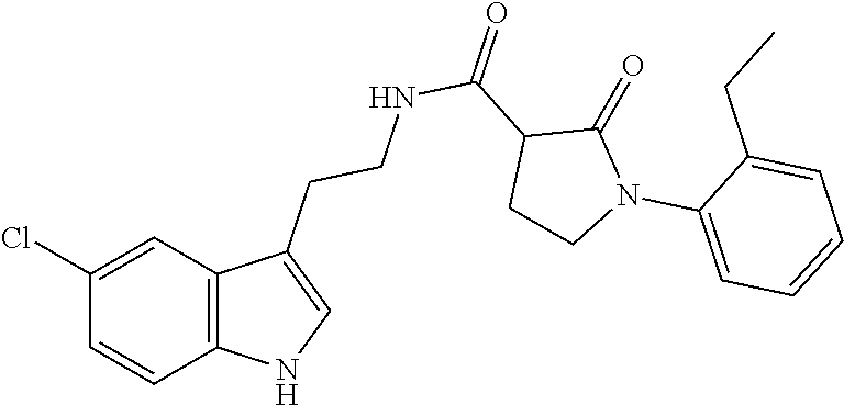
C12=C(C=C(Cl)C=C1)C(CCNC(C1CCN(C3=CC=CC=C3CC)C1=O)=O)=CN2
